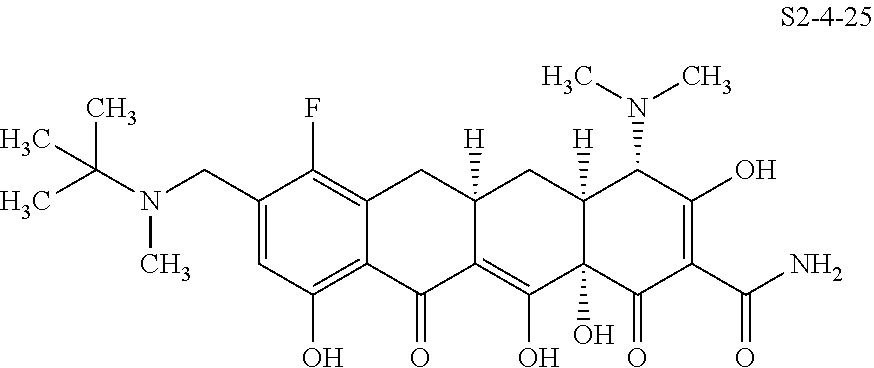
C1(CN(C)C(C)(C)C)=CC(O)=C2C(=C1F)CC1([H])C(=C(O)C3(O)C([H])(C1)C(N(C)C)C(O)=C(C(N)=O)C3=O)C2=O
